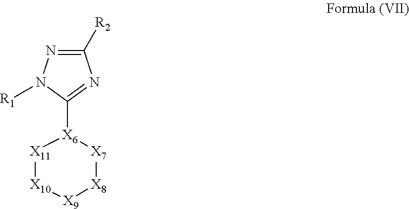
[X11]1[X10][X9][X8][X7][X6]1C1=NC([R2])=NN1[R1]
